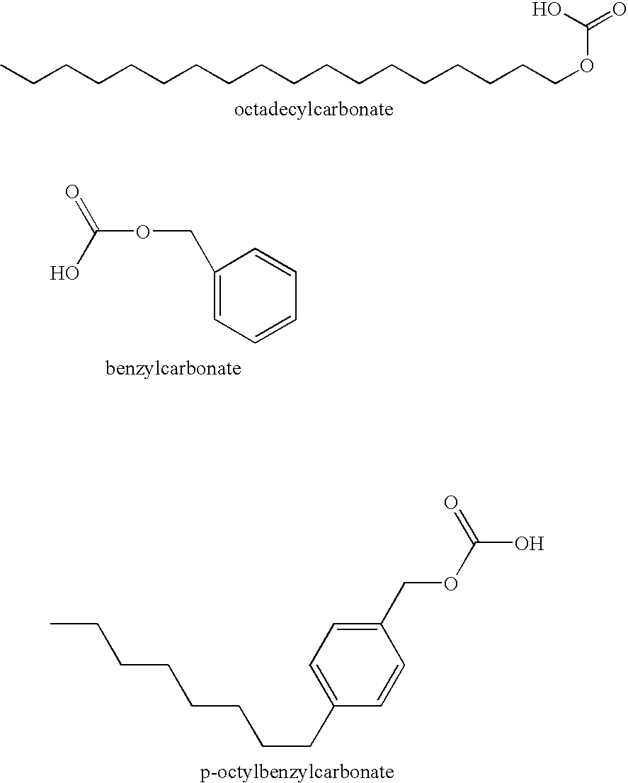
C(CCCCCCCCCCCCCCCCOC(=O)O)C.C1(COC(=O)O)=CC=CC=C1.C1(COC(O)=O)=CC=C(CCCCCCCC)C=C1
